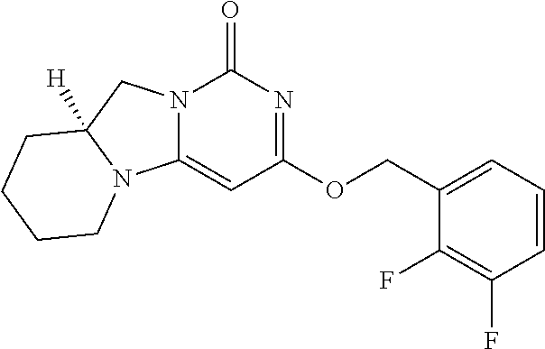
C1(COC2=NC(=O)N3C(=C2)N2C([H])(C3)CCCC2)=CC=CC(F)=C1F
